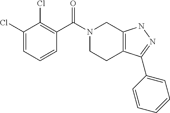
C1(Cl)=CC=CC(C(N2CCC3=C(C2)NN=C3C2=CC=CC=C2)=O)=C1Cl
